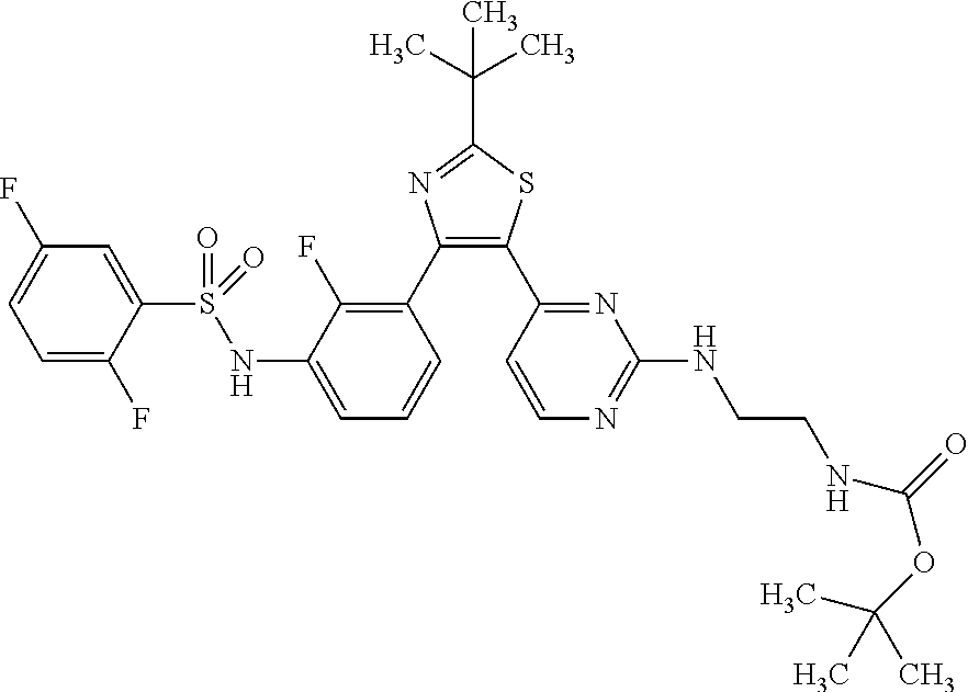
C1=C(F)C(S(NC2=CC=CC(C3=C(C4=NC(NCCNC(=O)OC(C)(C)C)=NC=C4)SC(C(C)(C)C)=N3)=C2F)(=O)=O)=CC(F)=C1
